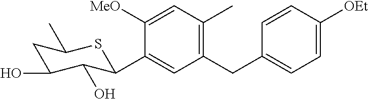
C1(CC2=CC=C([OEt])C=C2)=C(C)C=C([MeO])C(C2C(O)C(O)CC(C)S2)=C1
